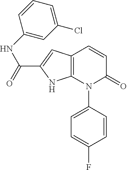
C1=CC(N2C(=O)C=CC3=C2NC(C(=O)NC2=CC(Cl)=CC=C2)=C3)=CC=C1F
